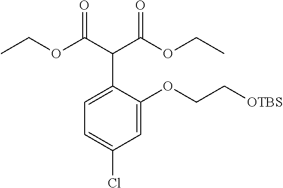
C1=C(C(C(OCC)=O)C(OCC)=O)C(OCC[OTBS])=CC(Cl)=C1
